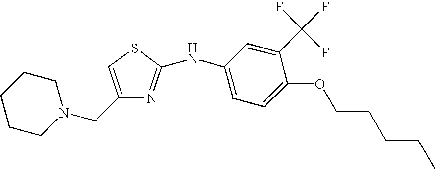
C1(CN2CCCCC2)=CSC(NC2=CC=C(OCCCCC)C(C(F)(F)F)=C2)=N1
